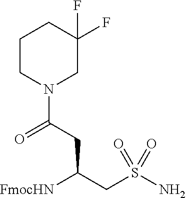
[FmocHN]C(CS(N)(=O)=O)CC(N1CC(F)(F)CCC1)=O
